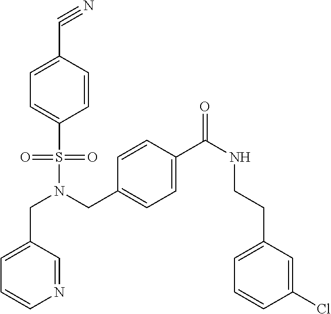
C(N(S(=O)(=O)C1=CC=C(C#N)C=C1)CC1=CC=C(C(NCCC2=CC=CC(Cl)=C2)=O)C=C1)C1=CC=CN=C1
